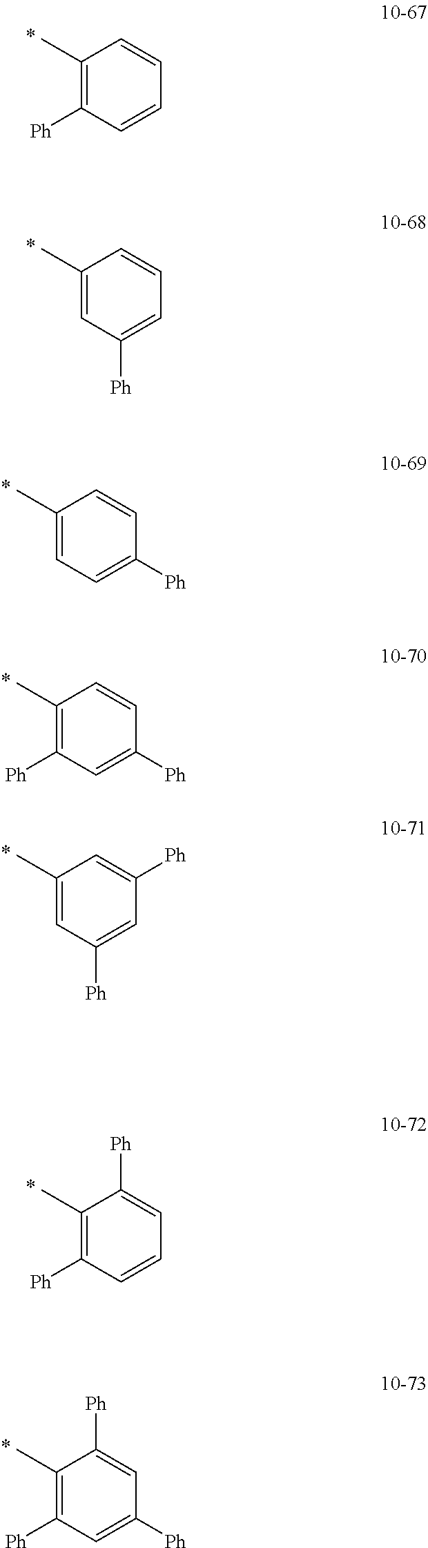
C1(C)=C([Ph])C=CC=C1.C1(C)=CC([Ph])=CC=C1.C1(C)=CC=C([Ph])C=C1.C1(C)=C([Ph])C=C([Ph])C=C1.C1(C)=CC([Ph])=CC([Ph])=C1.C1(C)=C([Ph])C=CC=C1[Ph].C1(C)=C([Ph])C=C([Ph])C=C1[Ph]
